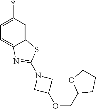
C12=CC(*)=CC=C1N=C(N1CC(OCC3CCCO3)C1)S2
